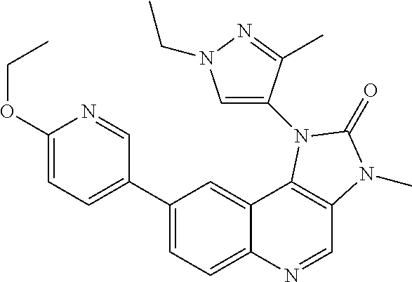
C1(C2=CC=C(OCC)N=C2)=CC=C2C(=C1)C1=C(C=N2)N(C)C(=O)N1C1=CN(CC)N=C1C
